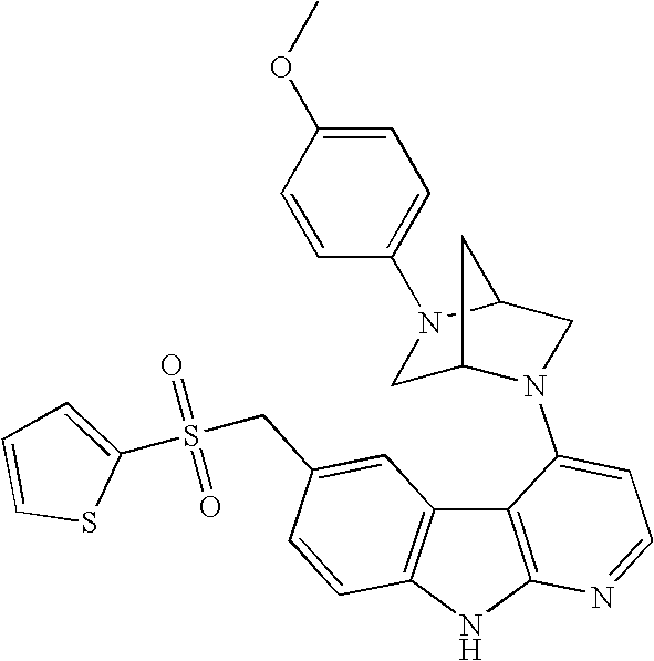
C12=C(C3=C(N1)N=CC=C3N1C3CN(C4=CC=C(OC)C=C4)C(C1)C3)C=C(CS(=O)(=O)C1=CC=CS1)C=C2
